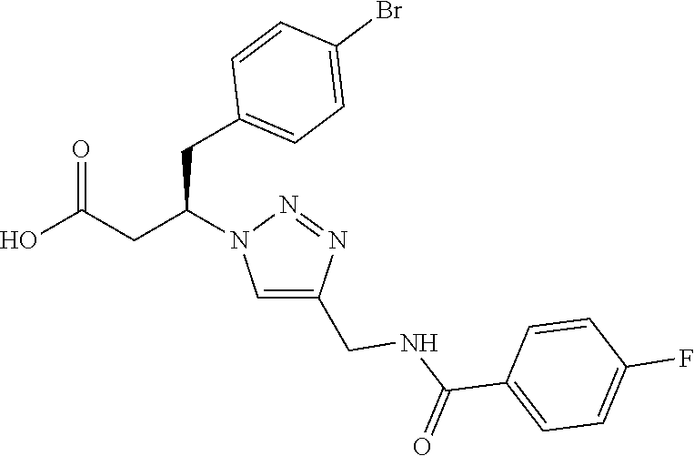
OC(CC(CC1=CC=C(Br)C=C1)N1C=C(CNC(C2=CC=C(F)C=C2)=O)N=N1)=O
